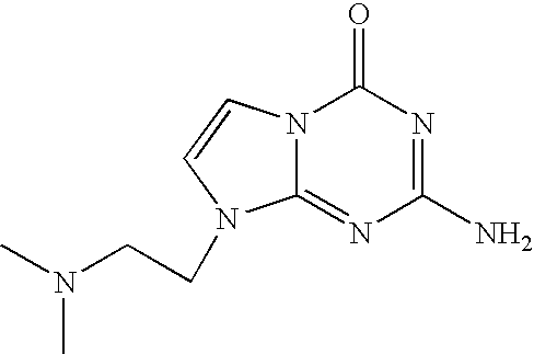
C1(N)=NC(=O)N2C(=N1)N(CCN(C)C)C=C2
